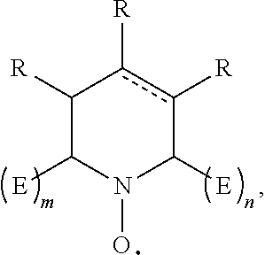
C1([R])C([E])N(O)C([E])c([R])c1[R]
